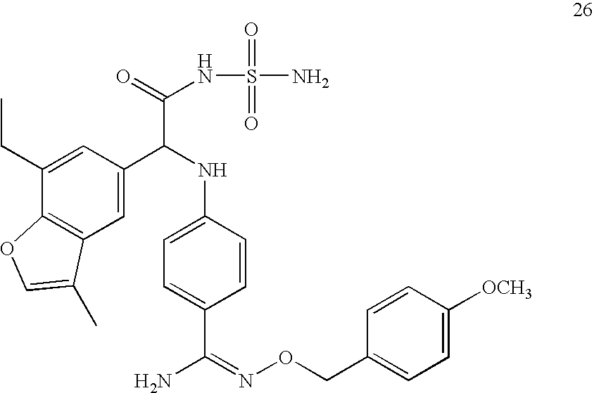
C12=C(C=C(C(NC3=CC=C(C(=NOCC4=CC=C([OCH3])C=C4)N)C=C3)C(=O)NS(=O)(=O)N)C=C1CC)C(C)=CO2
